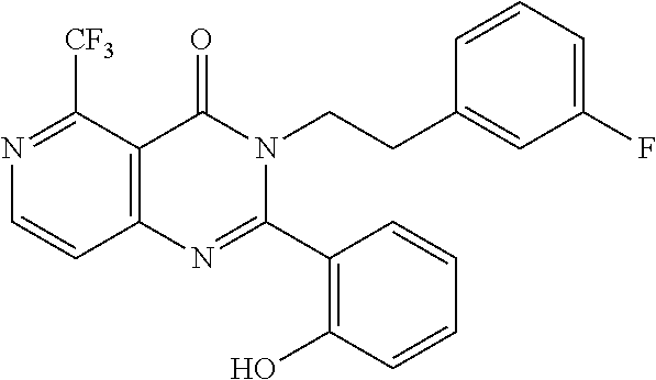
N1=C([CF3])C2=C(C=C1)N=C(C1=C(O)C=CC=C1)N(CCC1=CC(F)=CC=C1)C2=O
